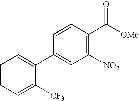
C1=CC=C([CF3])C(C2=CC([NO2])=C(C([OMe])=O)C=C2)=C1
